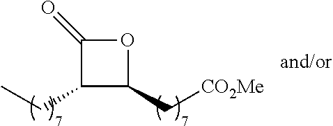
O1C(=O)C(CC)C1C[CO2Me]
